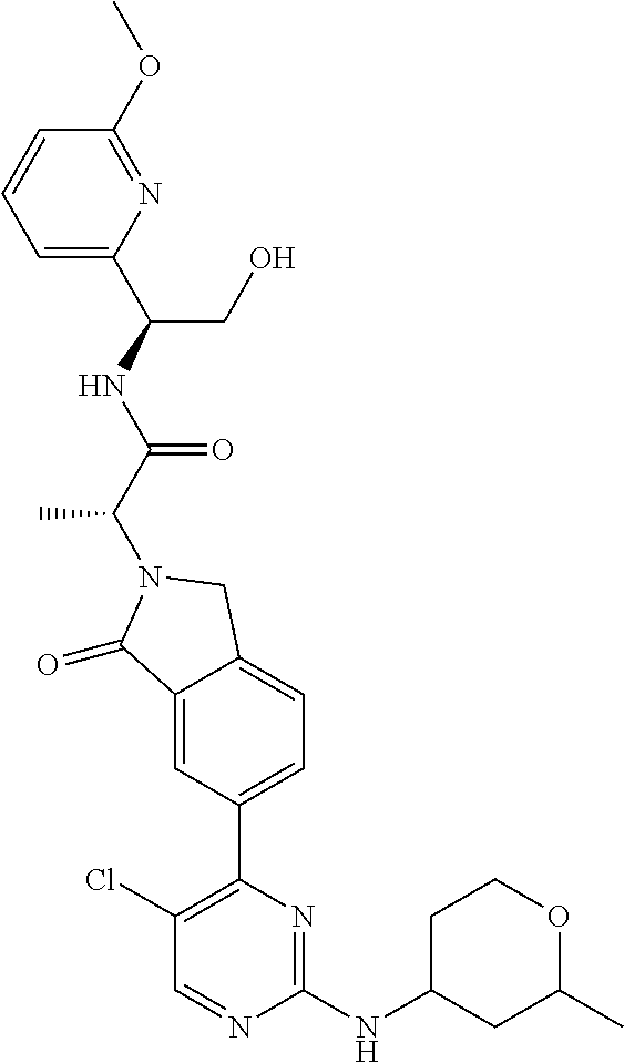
C1(=O)C2=CC(C3=C(Cl)C=NC(NC4CC(C)OCC4)=N3)=CC=C2CN1C(C(NC(C1=CC=CC(OC)=N1)CO)=O)C
